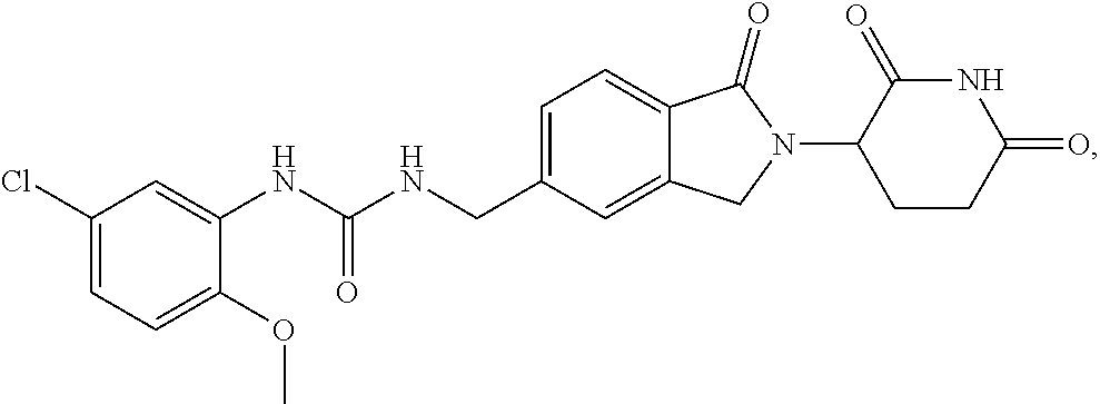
C1=C(CNC(NC2=CC(Cl)=CC=C2OC)=O)C=C2C(=C1)C(=O)N(C1CCC(=O)NC1=O)C2
